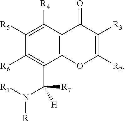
C1([R4])=C([R5])C([R6])=C(C(N([R1])[R])([R7])[H])C2=C1C(=O)C([R3])=C([R2])O2
